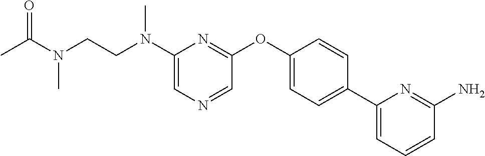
N(C1=CN=CC(OC2=CC=C(C3=CC=CC(N)=N3)C=C2)=N1)(CCN(C(=O)C)C)C
